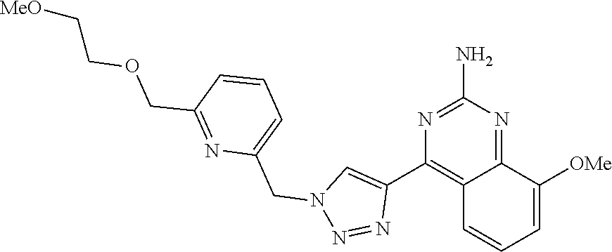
N1=C(N)N=C2C(=C1C1=CN(CC3=CC=CC(COCC[MeO])=N3)N=N1)C=CC=C2[OMe]
